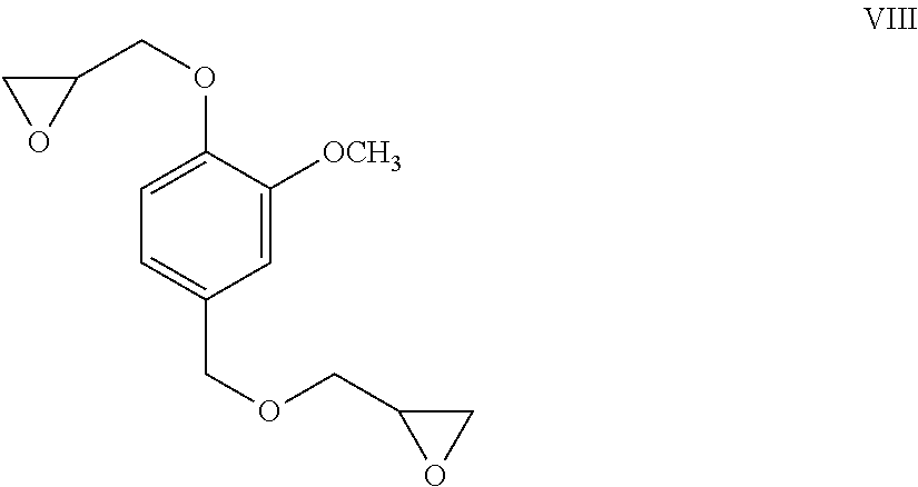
C1=C([OCH3])C(OCC2CO2)=CC=C1COCC1CO1
